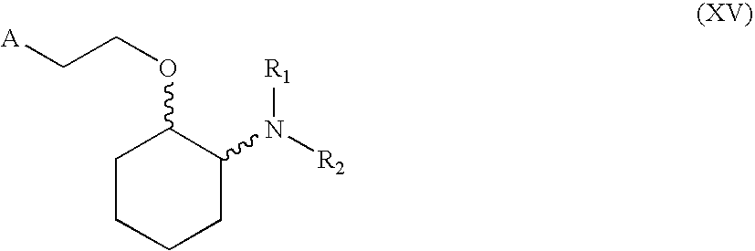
C1(N([R2])[R1])C(OCC[A])CCCC1
